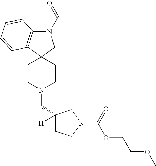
C1CN(CC2([H])CCN(C(=O)OCCOC)C2)CCC12CN(C(C)=O)C1=C2C=CC=C1
